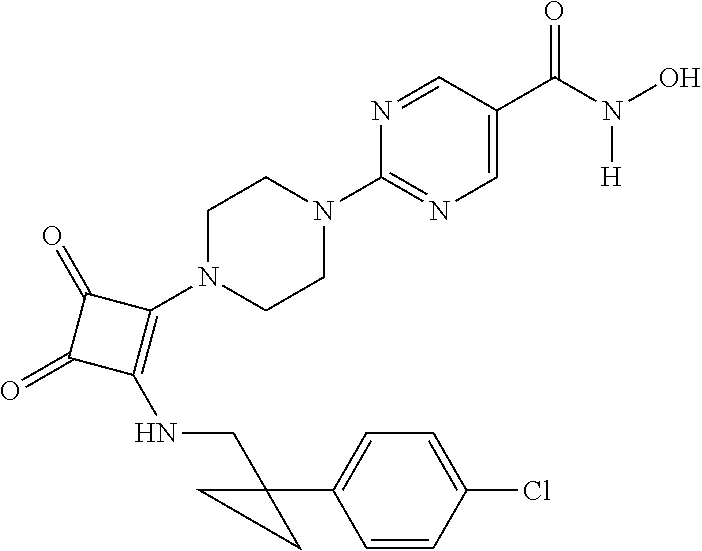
C1(C(N([H])O)=O)=CN=C(N2CCN(C3=C(NCC4(C5=CC=C(Cl)C=C5)CC4)C(=O)C3=O)CC2)N=C1
